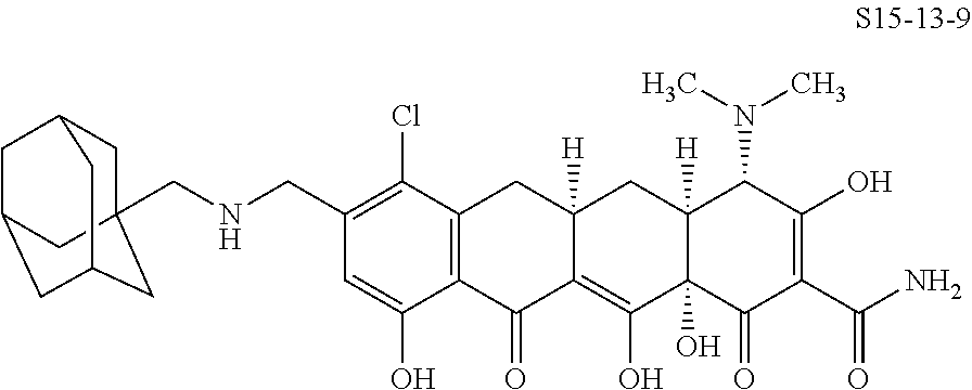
C(C1=C(Cl)C2=C(C(O)=C1)C(=O)C1=C(O)C3(O)C([H])(CC1([H])C2)C(N(C)C)C(O)=C(C(N)=O)C3=O)NCC12CC3CC(CC(C1)C3)C2
